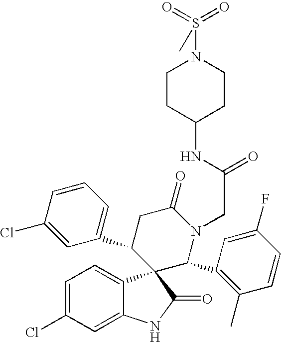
C1=C(Cl)C=C2C(=C1)C1(C(=O)N2)C(C2=CC=CC(Cl)=C2)CC(=O)N(CC(=O)NC2CCN(S(=O)(=O)C)CC2)C1C1=C(C)C=CC(F)=C1
